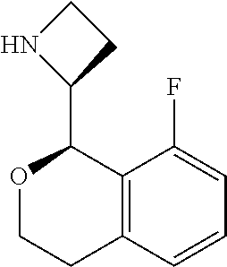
O1CCC2=C(C1C1CCN1)C(F)=CC=C2
